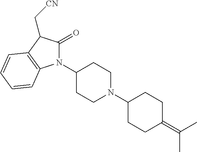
C1(=O)C(C[CN])C2=C(C=CC=C2)N1C1CCN(C2CCC(=C(C)C)CC2)CC1
